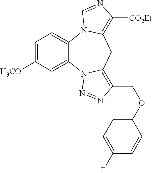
C1=C([H3CO])C=C2C(=C1)N1C(=C([CO2Et])N=C1)CC1=C(COC3=CC=C(F)C=C3)N=NN21
